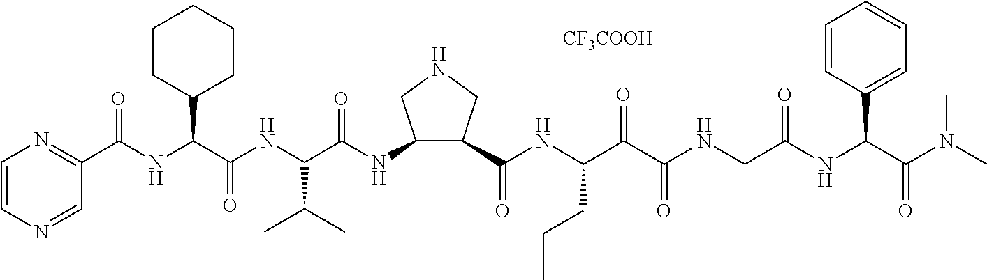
C1(C(NC(C(NC(C(=O)NC2C(C(=O)NC(C(C(NCC(NC(C(N(C)C)=O)C3=CC=CC=C3)=O)=O)=O)CCC)CNC2)C(C)C)=O)C2CCCCC2)=O)=NC=CN=C1.[CF3COOH]
